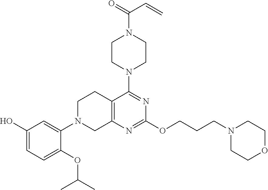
C12=C(N=C(OCCCN3CCOCC3)N=C1N1CCN(C(=O)C=C)CC1)CN(C1=CC(O)=CC=C1OC(C)C)CC2
